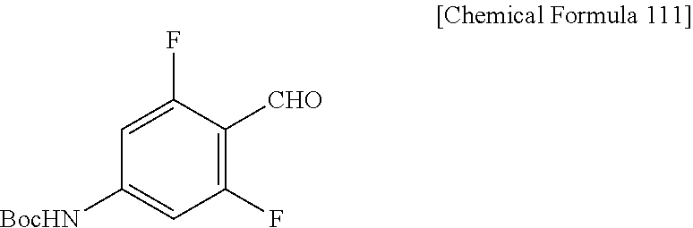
C1(F)=C([CHO])C(F)=CC([BocHN])=C1
